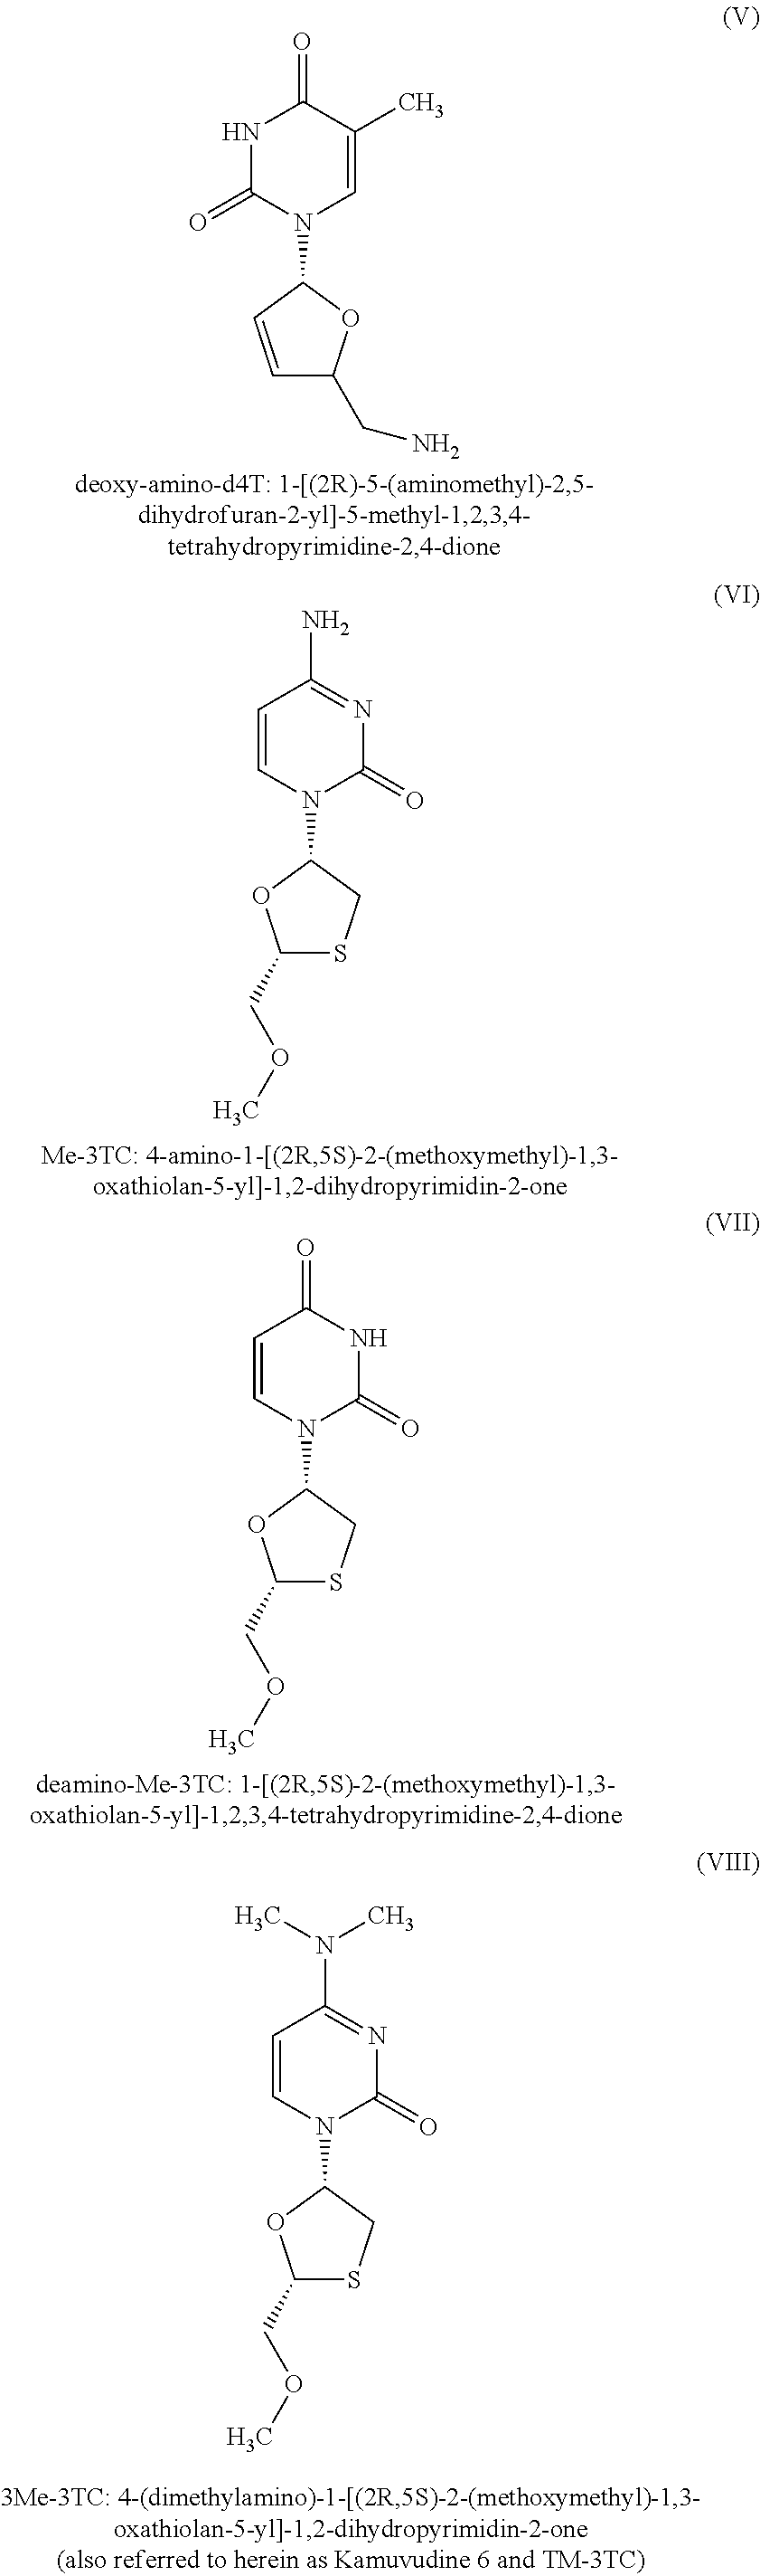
C1=CN(C2OC(COC)SC2)C(=O)N=C1N(C)C.N1C(=O)N(C2C=CC(CN)O2)C=C(C)C1=O.C1=CN(C2OC(COC)SC2)C(=O)N=C1N.C1=CN(C2OC(COC)SC2)C(=O)NC1=O
